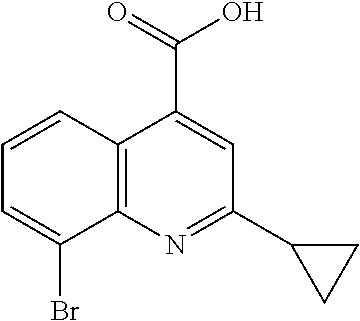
C12=C(N=C(C3CC3)C=C1C(=O)O)C(Br)=CC=C2
